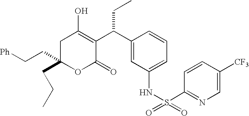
C1C(CCC)(CC[Ph])OC(=O)C(C(C2=CC(NS(C3=NC=C([CF3])C=C3)(=O)=O)=CC=C2)CC)=C1O
